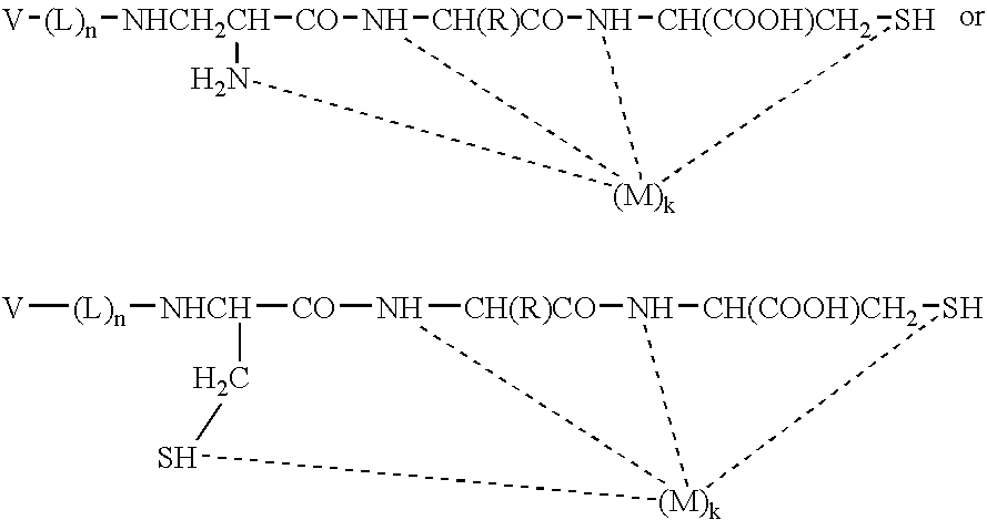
[V][(L)n][NHCH2CH]1[CO]N2[CH(R)CO]N3[CH(COOH)CH2]S[(M)k]23N1.[V][(L)n][NHCH]1[CO]N2[CH(R)CO]N3[CH(COOH)CH2]S[(M)k]23SC1
